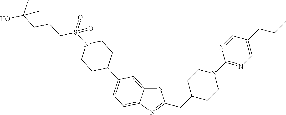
S1C2=CC(C3CCN(S(=O)(CCCC(O)(C)C)=O)CC3)=CC=C2N=C1CC1CCN(C2=NC=C(CCC)C=N2)CC1
